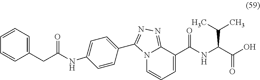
N12C=CC=C(C(NC(C(O)=O)C(C)C)=O)C1=NN=C2C1=CC=C(NC(CC2=CC=CC=C2)=O)C=C1
